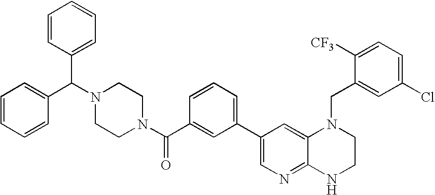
C1(C2=CC=CC(C(N3CCN(C(C4=CC=CC=C4)C4=CC=CC=C4)CC3)=O)=C2)=CN=C2C(=C1)N(CC1=CC(Cl)=CC=C1[CF3])CCN2
